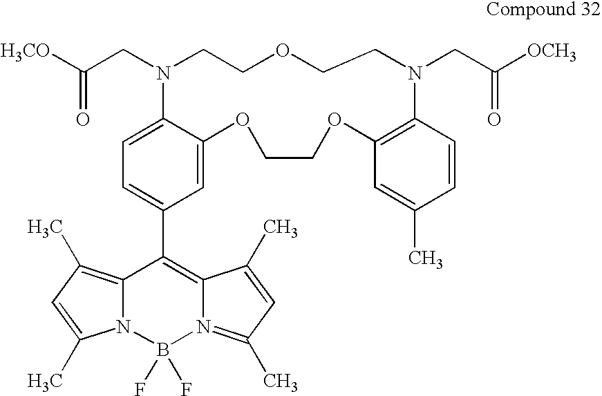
C1=C(C2=C3N(=C(C)C=C3C)B(F)(F)N3C2=C(C)C=C3C)C=C2C(=C1)N(CC([H3CO])=O)CCOCCN(CC([OCH3])=O)C1=C(OCCO2)C=C(C)C=C1
